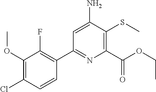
C1=C(N)C(SC)=C(C(OCC)=O)N=C1C1=C(F)C(OC)=C(Cl)C=C1
